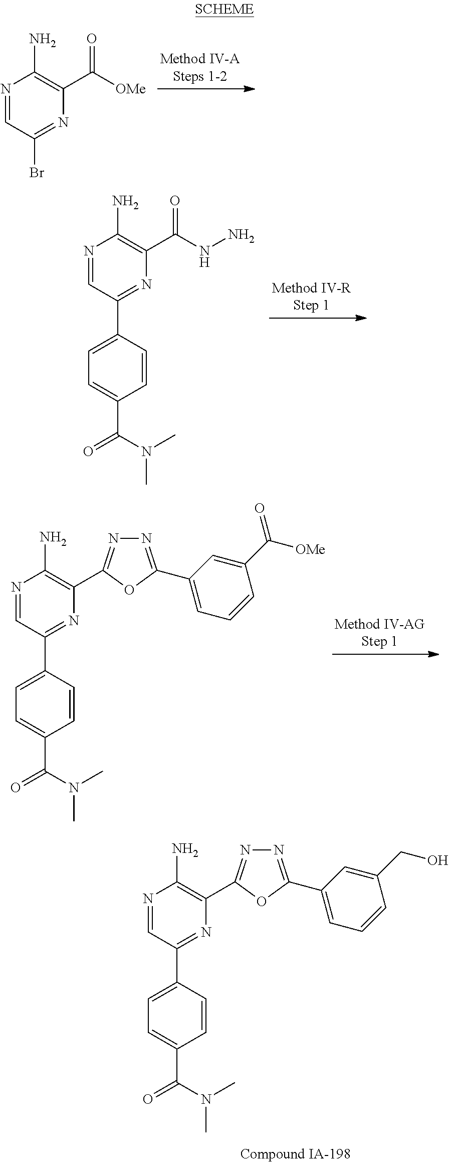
N1=CC(Br)=NC(C([OMe])=O)=C1N.N1=CC(C2=CC=C(C(N(C)C)=O)C=C2)=NC(C(NN)=O)=C1N.N1=CC(C2=CC=C(C(N(C)C)=O)C=C2)=NC(C2=NN=C(C3=CC=CC(C([OMe])=O)=C3)O2)=C1N.N1=CC(C2=CC=C(C(N(C)C)=O)C=C2)=NC(C2=NN=C(C3=CC=CC(CO)=C3)O2)=C1N
